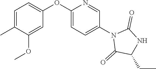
C1=C(C)C(OC)=CC(OC2=CC=C(N3C(=O)C(CC)NC3=O)C=N2)=C1
